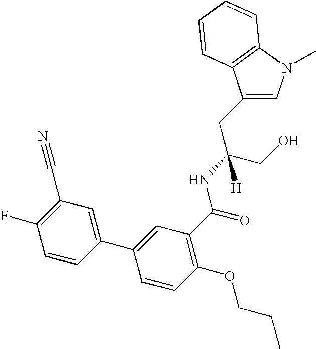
C1(CC(CO)(NC(=O)C2=C(OCCC)C=CC(C3=CC(C#N)=C(F)C=C3)=C2)[H])=CN(C)C2=C1C=CC=C2
